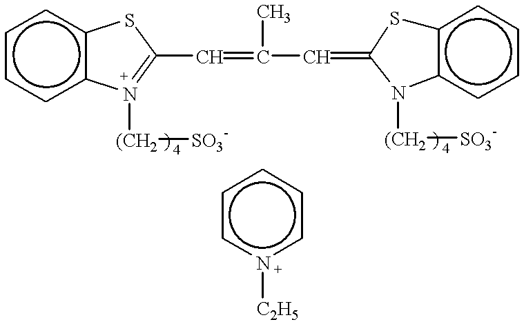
c1ccc2c(c1)SC(C=C(C=C1Sc3c(cccc3)N1[(CH2]C)C)=N2[(CH2][SO3-].[SO3-].c1cn([C2H5])ccc1
